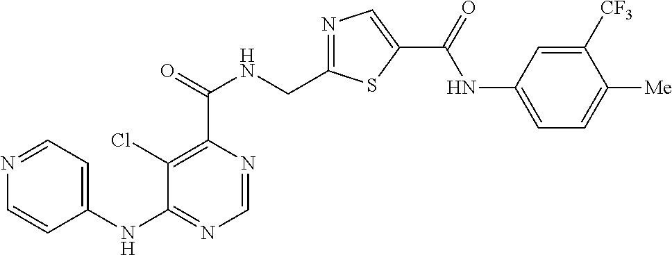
C1=NC(C(=O)NCC2=NC=C(C(=O)NC3=CC=C([Me])C([CF3])=C3)S2)=C(Cl)C(NC2=CC=NC=C2)=N1
